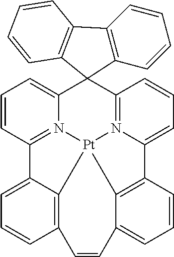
C12=N3C(=CC=C1)C1(C4=N5C(=CC=C4)C4=C6C(=CC=C4)C=CC4=C(C2=CC=C4)[Pt]356)C2=C(C=CC=C2)C2=C1C=CC=C2
